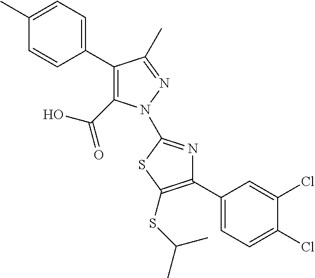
C1(C2=CC=C(C)C=C2)=C(C(=O)O)N(C2=NC(C3=CC=C(Cl)C(Cl)=C3)=C(SC(C)C)S2)N=C1C
